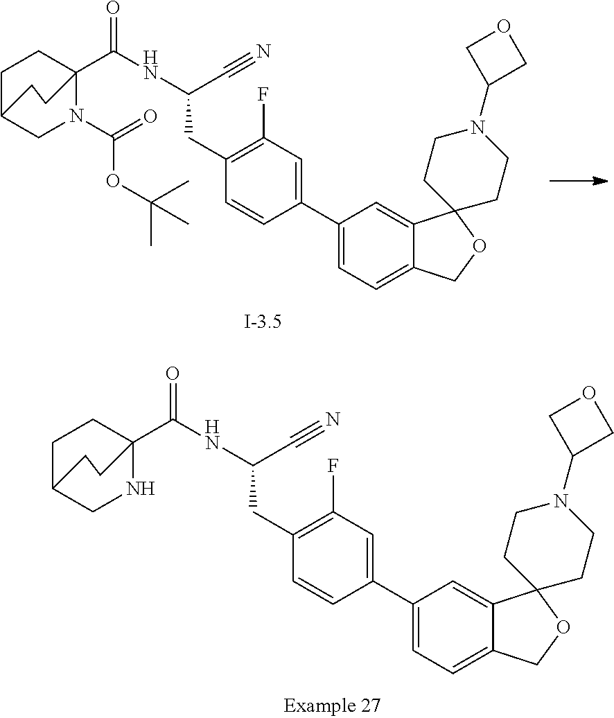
C1C2CNC(C(NC(C#N)CC3=C(F)C=C(C4=CC=C5C(=C4)C4(OC5)CCN(C5COC5)CC4)C=C3)=O)(C1)CC2.C1C2CN(C(OC(C)(C)C)=O)C(C(NC(C#N)CC3=C(F)C=C(C4=CC=C5C(=C4)C4(OC5)CCN(C5COC5)CC4)C=C3)=O)(C1)CC2
